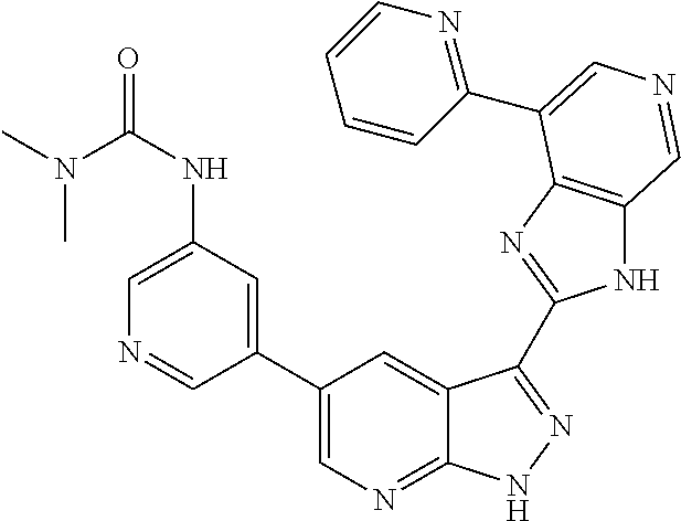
C1(C2=CN=C3C(=C2)C(C2=NC4=C(N2)C=NC=C4C2=NC=CC=C2)=NN3)=CC(NC(=O)N(C)C)=CN=C1
